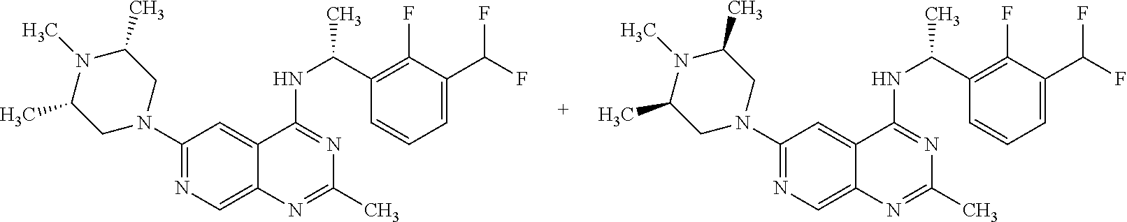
N1(C2=NC=C3C(=C2)C(NC(C2=C(F)C(C(F)F)=CC=C2)C)=NC(C)=N3)CC(C)N(C)C(C)C1.N1(C2=NC=C3C(=C2)C(NC(C2=C(F)C(C(F)F)=CC=C2)C)=NC(C)=N3)CC(C)N(C)C(C)C1
